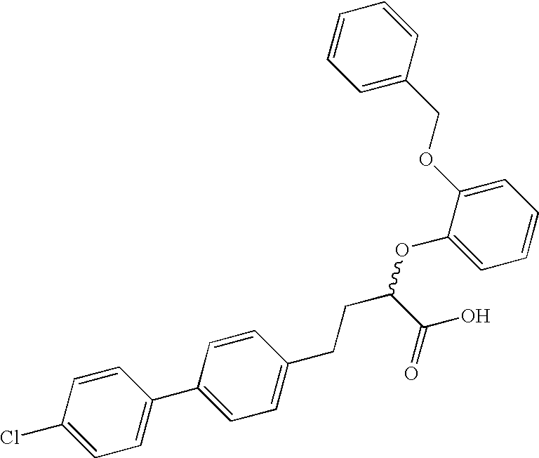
C1=CC(Cl)=CC=C1C1=CC=C(CCC(OC2=CC=CC=C2OCC2=CC=CC=C2)C(O)=O)C=C1
